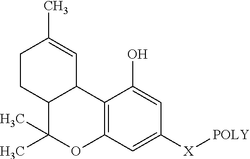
C1CC2C(C=C1C)C1=C(OC2(C)C)C=C([X][POLY])C=C1O
